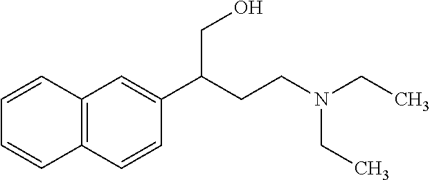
C12=C(C=CC(C(CCN(CC)CC)CO)=C1)C=CC=C2
